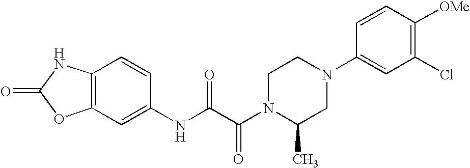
O=C1OC2=C(N1)C=CC(NC(C(N1C(C)CN(C3=CC(Cl)=C([OMe])C=C3)CC1)=O)=O)=C2
